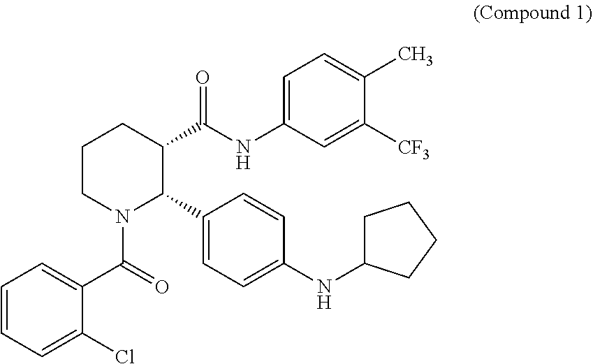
C1=CC=C(Cl)C(C(=O)N2C(C3=CC=C(NC4CCCC4)C=C3)C(C(NC3=CC=C(C)C([CF3])=C3)=O)CCC2)=C1
